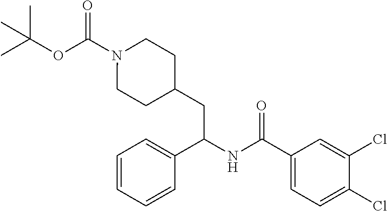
CC(OC(N1CCC(CC(NC(C2=CC=C(Cl)C(Cl)=C2)=O)C2=CC=CC=C2)CC1)=O)(C)C
